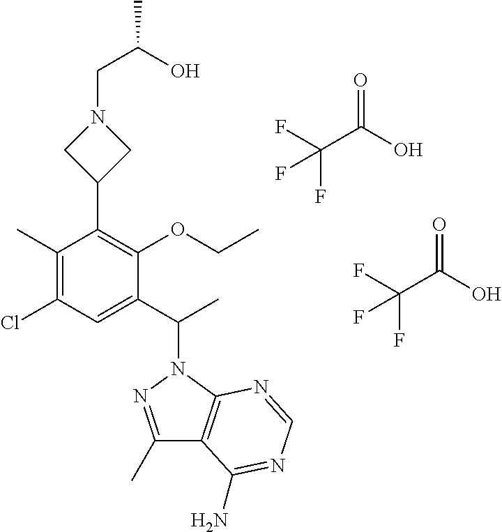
C1(C)=NN(C(C2=CC(Cl)=C(C)C(C3CN(CC(O)C)C3)=C2OCC)C)C2=C1C(N)=NC=N2.FC(C(O)=O)(F)F.FC(C(O)=O)(F)F
